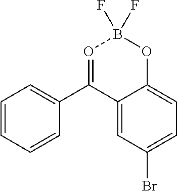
C12=CC(Br)=CC=C1OB(F)(F)O=C2C1=CC=CC=C1
